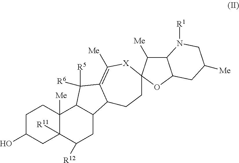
C1C(O)CC2([R11])C([Me])(C1)C1C(CC2[R12])C2C(=C([Me])[X]C3(CC2)C([Me])C2C(O3)CC([Me])CN2[R1])C1([R6])[R5]
